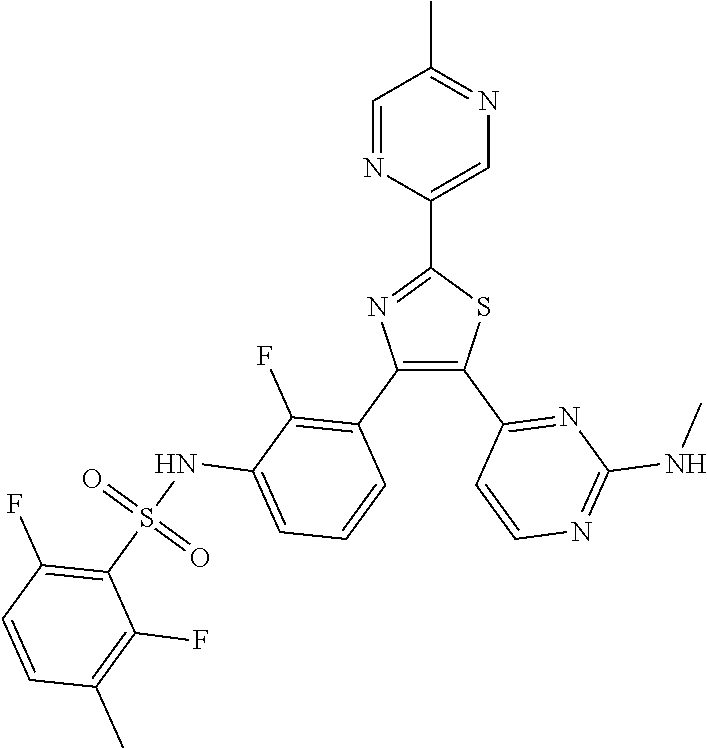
C1(C2=CN=C(C)C=N2)=NC(C2=C(F)C(NS(C3=C(F)C=CC(C)=C3F)(=O)=O)=CC=C2)=C(C2=NC(NC)=NC=C2)S1
